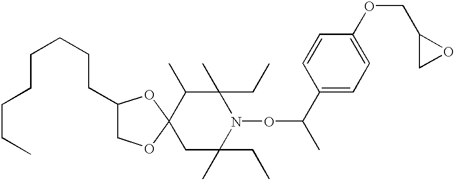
C1C(CC)(C)N(OC(C2=CC=C(OCC3CO3)C=C2)C)C(CC)(C)C(C)C12OCC(CCCCCCCC)O2
